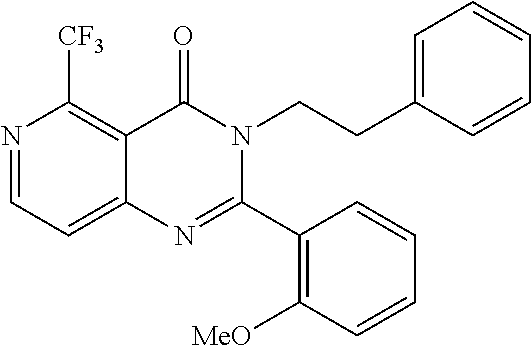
N1=CC=C2C(=C1[CF3])C(=O)N(CCC1=CC=CC=C1)C(C1=C([MeO])C=CC=C1)=N2
